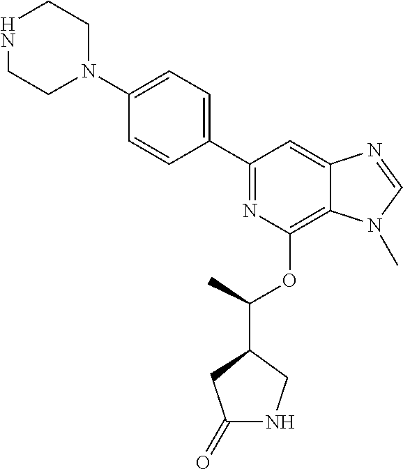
C1(C2=NC(OC(C)C3CNC(=O)C3)=C3C(=C2)N=CN3C)=CC=C(N2CCNCC2)C=C1
